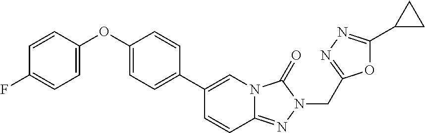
C1=CC(F)=CC=C1OC1=CC=C(C2=CN3C(=NN(CC4=NN=C(C5CC5)O4)C3=O)C=C2)C=C1
